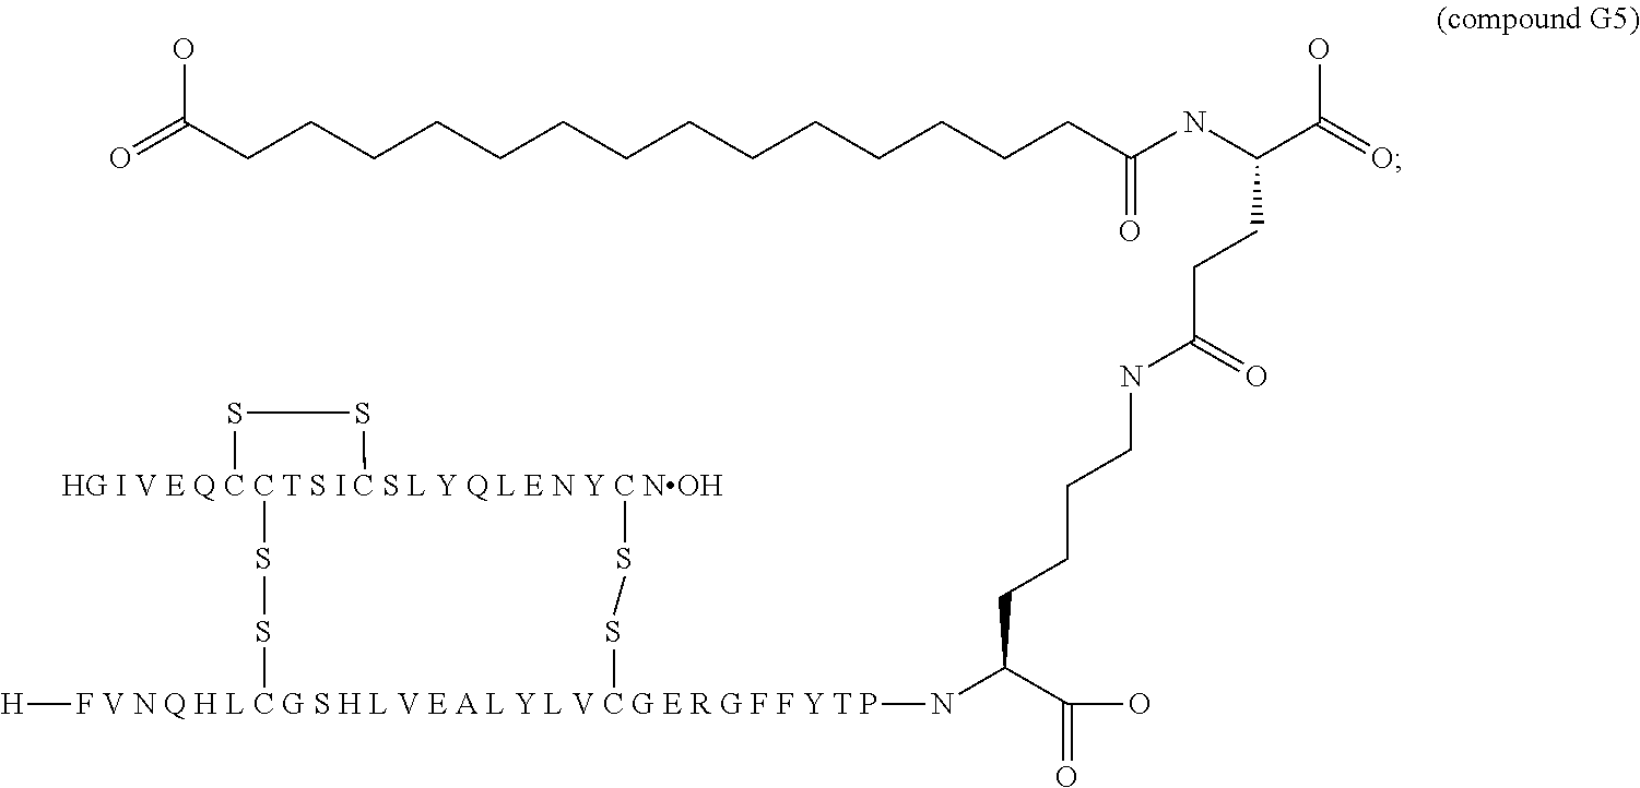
O=C(CCCCCCCCCCCCCCC(NC(C(=O)O)CCC(NCCCCC(N[F V N Q H L C G S H L V E A L Y L V C G E R G F F Y T P]1([H])SS[HG I V E Q C C T S I C S L Y Q L E N Y C NOH]2(SS2)SS1)C(O)=O)=O)=O)O
